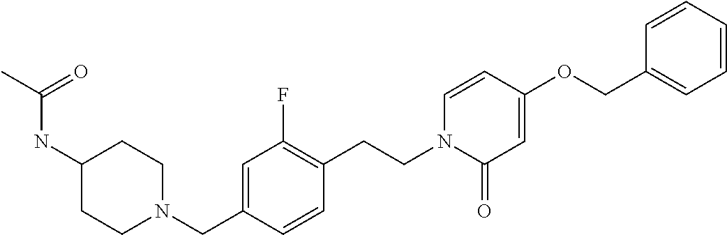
C1(NC(C)=O)CCN(CC2=CC(F)=C(CCN3C(=O)C=C(OCC4=CC=CC=C4)C=C3)C=C2)CC1
